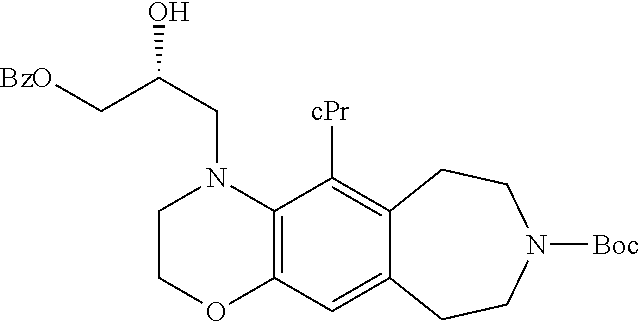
C1COC2=C(N1CC(O)C[OBz])C([cPr])=C1C(=C2)CCN([Boc])CC1
